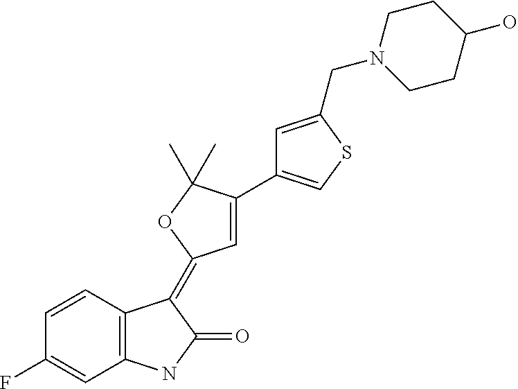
C1(F)=CC2=C(C=C1)C(=C1C=C(C3=CSC(CN4CCC(O)CC4)=C3)C(C)(C)O1)C(=O)N2
